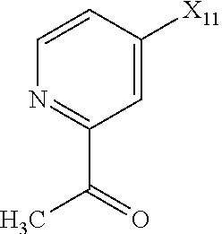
C1=C([X11])C=CN=C1C(=O)C
